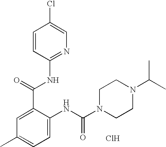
C1(C(NC2=NC=C(Cl)C=C2)=O)=CC(C)=CC=C1NC(N1CCN(C(C)C)CC1)=O.Cl
